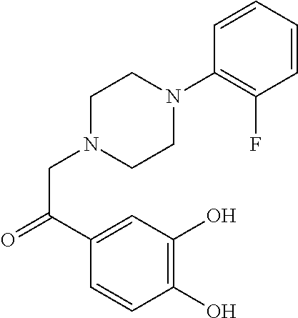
C1=CC=CC(F)=C1N1CCN(CC(=O)C2=CC(O)=C(O)C=C2)CC1
